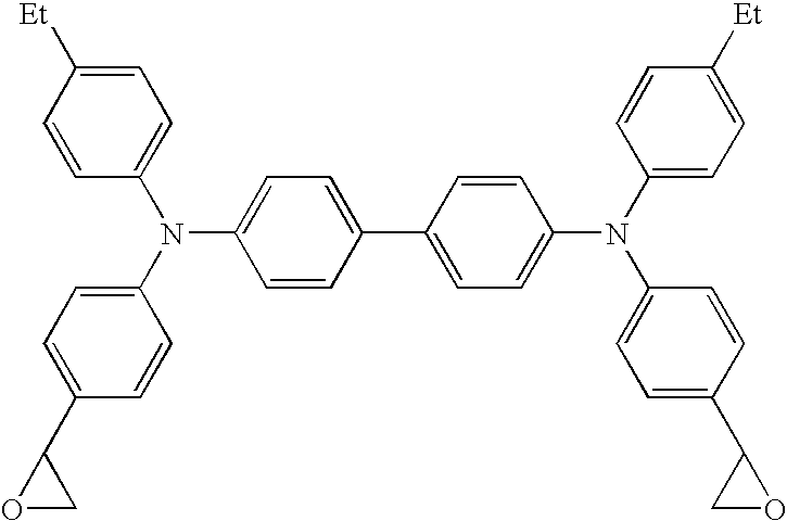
C1=CC(N(C2=CC=C(C3OC3)C=C2)C2=CC=C(C3=CC=C(N(C4=CC=C([Et])C=C4)C4=CC=C(C5CO5)C=C4)C=C3)C=C2)=CC=C1[Et]
